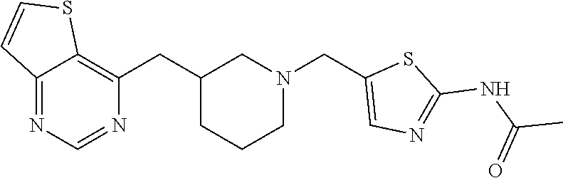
C(C1CCCN(CC2=CN=C(NC(=O)C)S2)C1)C1=C2C(=NC=N1)C=CS2
